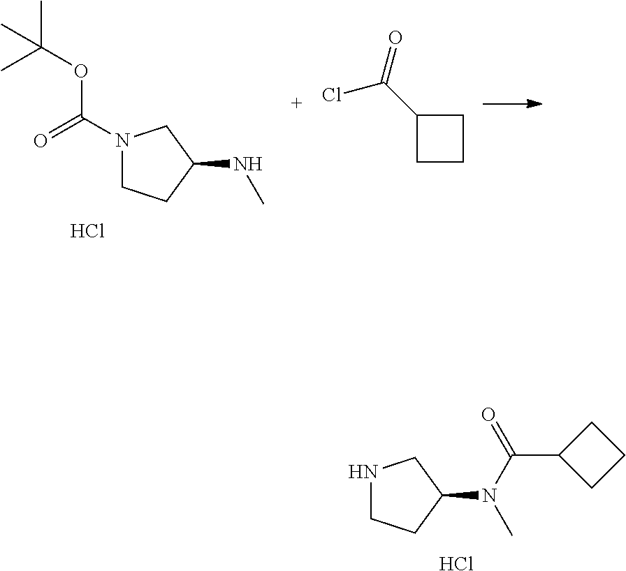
N1(C(=O)OC(C)(C)C)CCC(NC)C1.Cl.C1(C(=O)Cl)CCC1.N1CCC(N(C)C(=O)C2CCC2)C1.Cl
